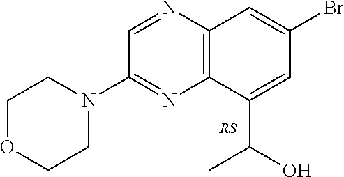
C1=NC2=C(N=C1N1CCOCC1)C(C(O)C)=CC(Br)=C2
